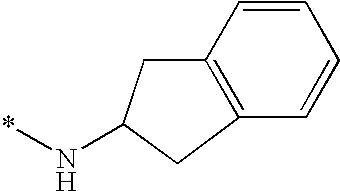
C1C(N*)CC2=C1C=CC=C2
